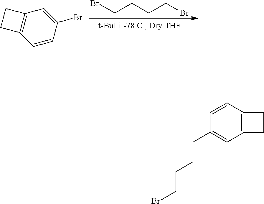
BrCCCCBr.C1=C(Br)C=CC2=C1CC2.C1=CC2=C(C=C1CCCCBr)CC2
